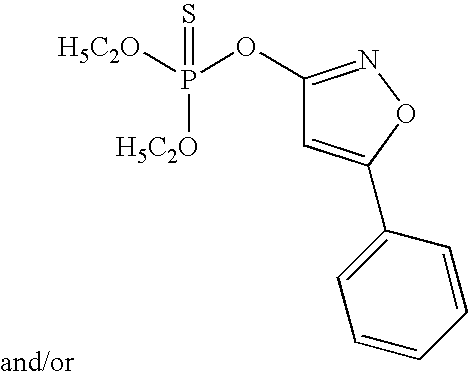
[H5C2O]P(OC1=NOC(C2=CC=CC=C2)=C1)(=S)[H5C2O]
